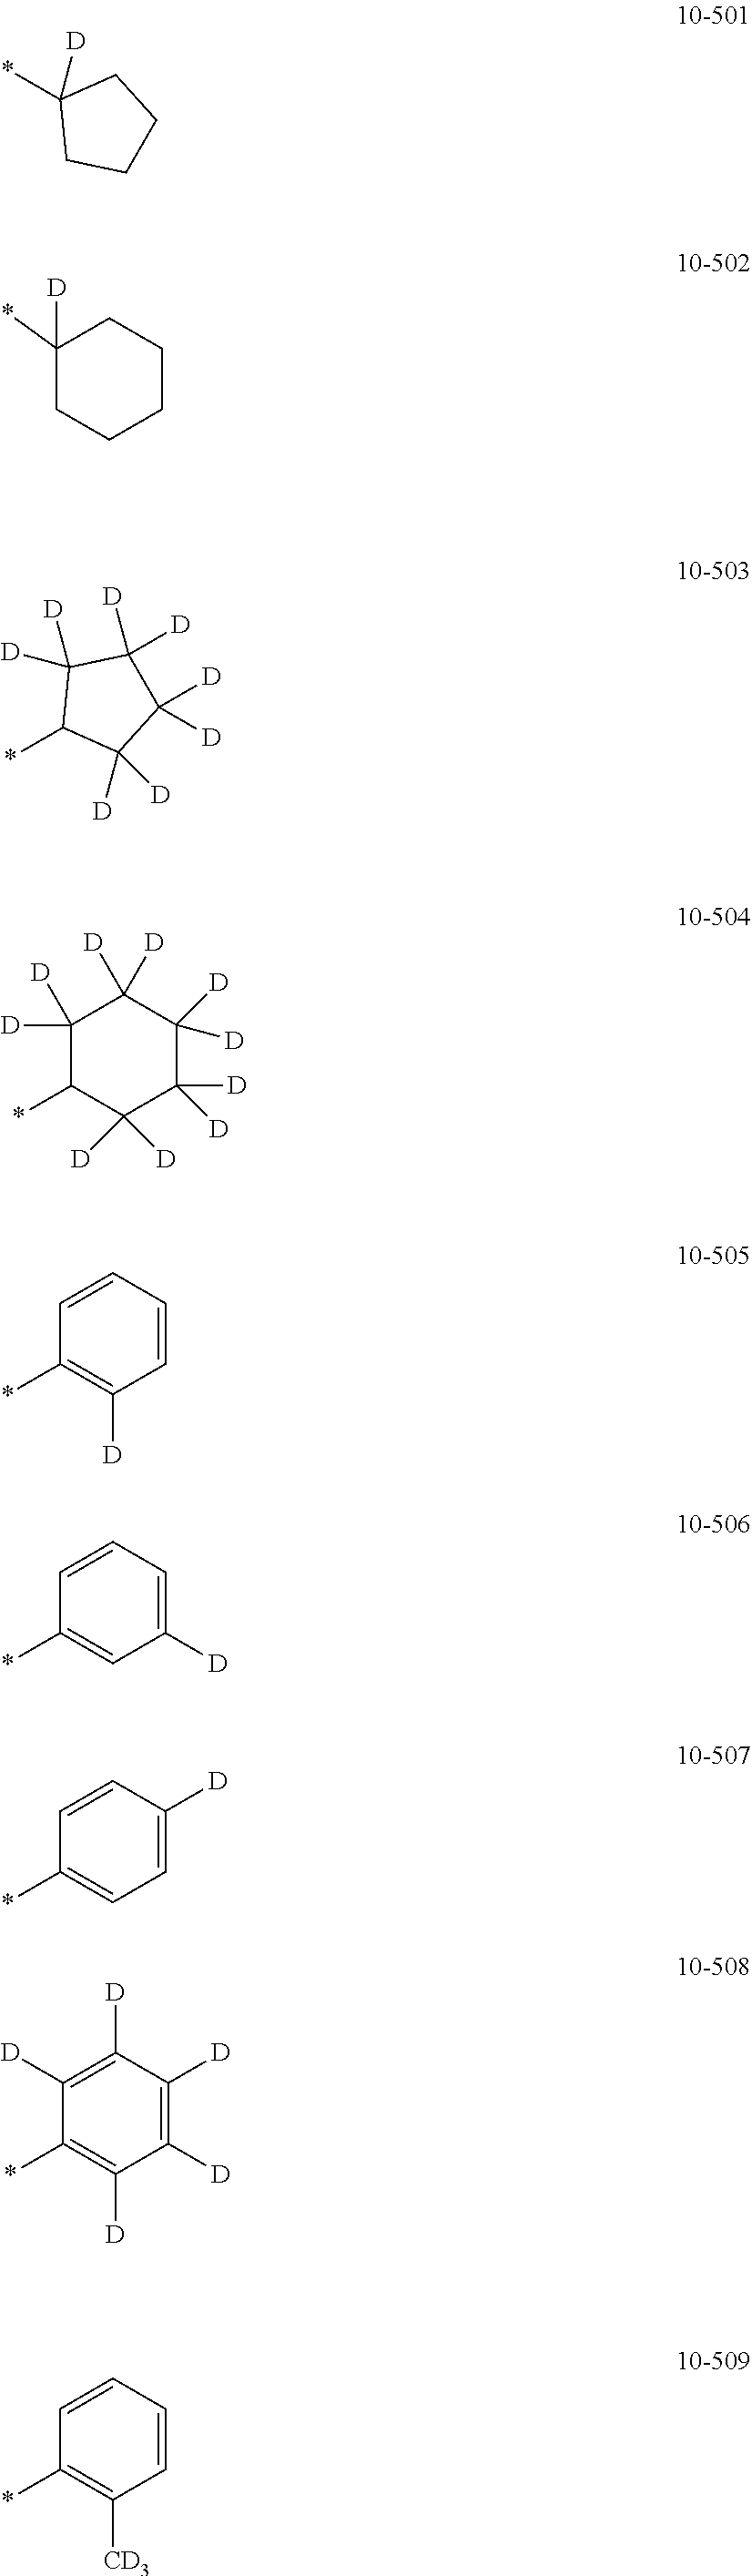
C1(*)([D])CCCC1.C1(*)([D])CCCCC1.*C1C([D])([D])C([D])([D])C([D])([D])C1([D])[D].C1([D])([D])C(*)C([D])([D])C([D])([D])C([D])([D])C1([D])[D].C1=CC=CC(*)=C1[D].C1([D])=CC=CC(*)=C1.C1=C([D])C=CC(*)=C1.C1([D])=C([D])C([D])=C([D])C(*)=C1[D].C1=CC=CC(*)=C1[CD3]
